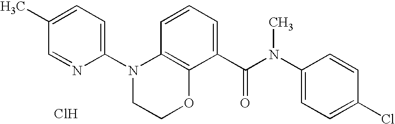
C1(N2CCOC3=C2C=CC=C3C(N(C2=CC=C(Cl)C=C2)C)=O)=CC=C(C)C=N1.Cl
